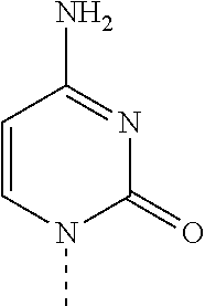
C1=CN(C)C(=O)N=C1N
